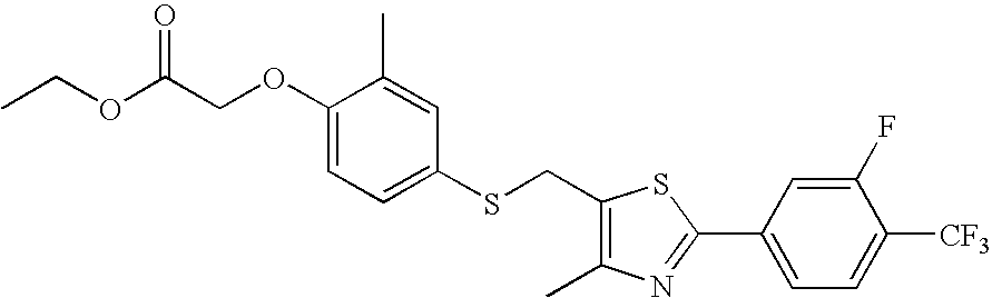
CCOC(COC1=CC=C(SCC2=C(C)N=C(C3=CC=C([CF3])C(F)=C3)S2)C=C1C)=O
